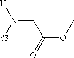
C(N([#3])[H])C(OC)=O
